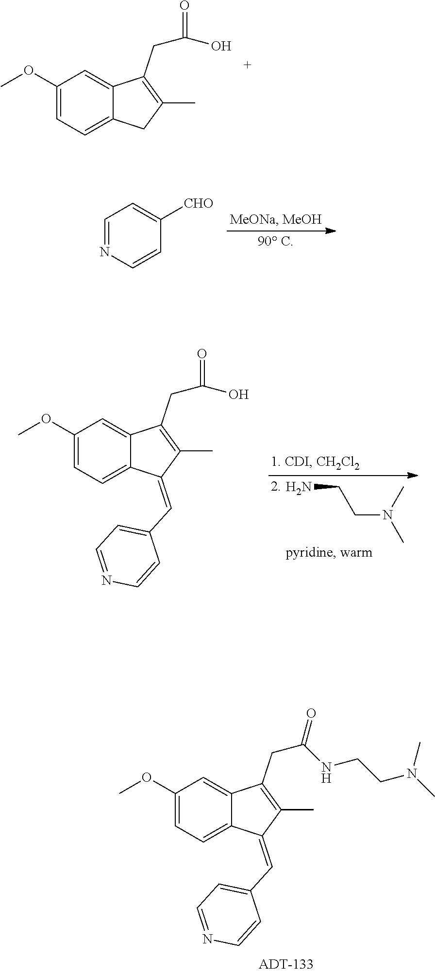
C1(OC)=CC=C2C(=C1)C(CC(=O)O)=C(C)C2.C1(OC)=CC=C2C(=C1)C(CC(=O)NCCN(C)C)=C(C)C2=CC1=CC=NC=C1.C1(OC)=CC=C2C(=C1)C(CC(=O)O)=C(C)C2=CC1=CC=NC=C1.NCCN(C)C.C1=NC=CC([CHO])=C1
